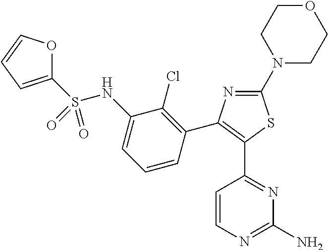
C1(N2CCOCC2)=NC(C2=C(Cl)C(NS(C3=CC=CO3)(=O)=O)=CC=C2)=C(C2=NC(N)=NC=C2)S1
